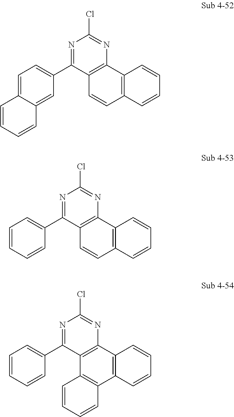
N1=C(C2=CC=C3C(=C2)C=CC=C3)C2=C(N=C1Cl)C1=C(C=C2)C=CC=C1.N1=C(C2=CC=CC=C2)C2=C(N=C1Cl)C1=C(C=C2)C=CC=C1.N1=C(C2=CC=CC=C2)C2=C(N=C1Cl)C1=C(C3=C2C=CC=C3)C=CC=C1
